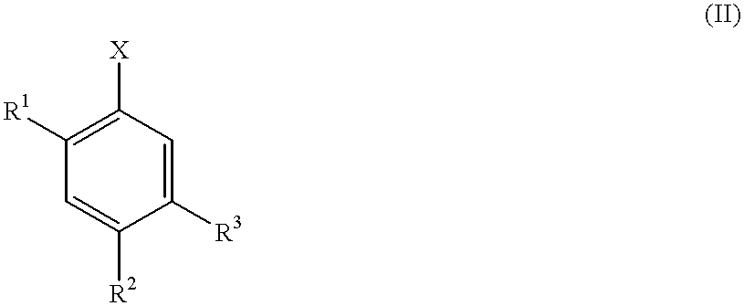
C1([R3])=CC([X])=C([R1])C=C1[R2]
